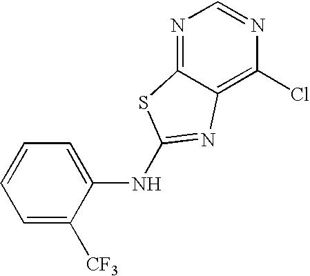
N1=C2C(=C(Cl)N=C1)N=C(NC1=CC=CC=C1[CF3])S2
